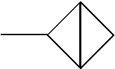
C12C(C)C1C2
